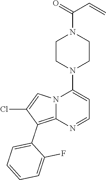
C1CN(C2=CC=NC3=C(C4=CC=CC=C4F)C(Cl)=CN23)CCN1C(=O)C=C
